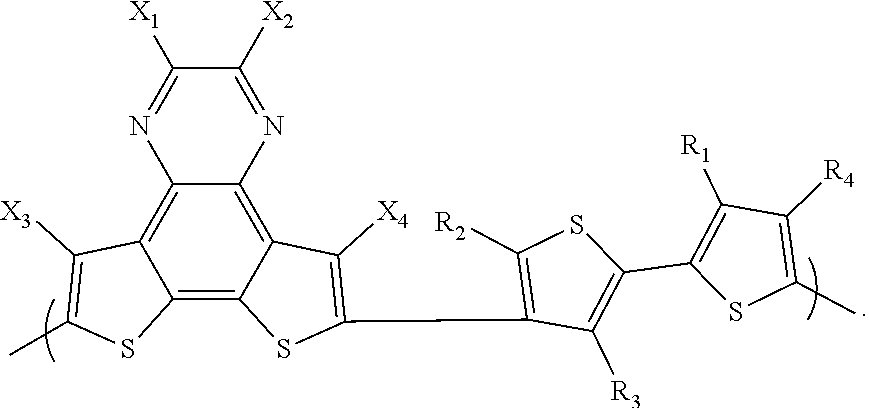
C12=C3C(=C4C(=C1C([X3])=C(C)S2)N=C([X1])C([X2])=N4)C([X4])=C(C1=C([R2])SC(C2=C([R1])C([R4])=C(C)S2)=C1[R3])S3
